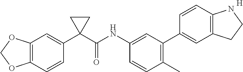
C12=C(C=CC(C3(C(NC4=CC(C5=CC6=C(C=C5)NCC6)=C(C)C=C4)=O)CC3)=C1)OCO2.[H]
